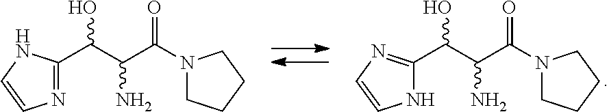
N1C(C(C(C(N2CCCC2)=O)N)O)=NC=C1.N1=C(C(C(C(N2CCCC2)=O)N)O)NC=C1
